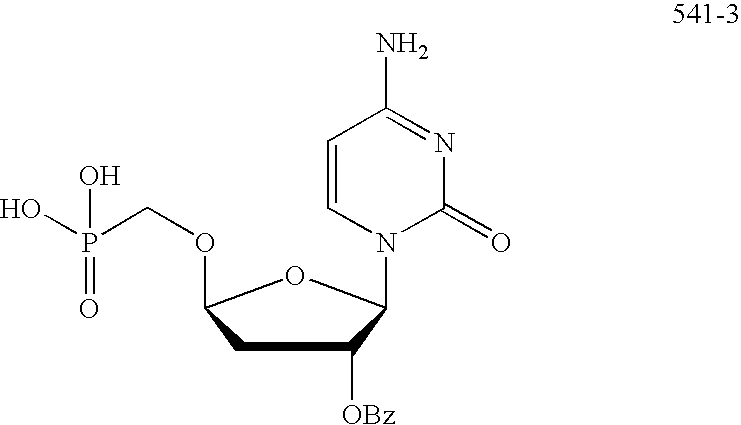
C1C([OBz])C(N2C(=O)N=C(N)C=C2)OC1OCP(O)(O)=O
